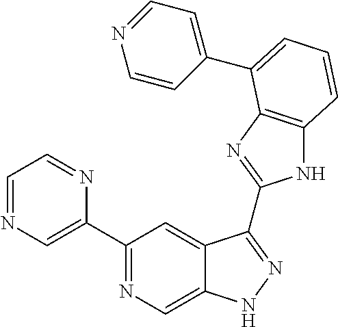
C1(C2=NC=C3C(=C2)C(C2=NC4=C(N2)C=CC=C4C2=CC=NC=C2)=NN3)=CN=CC=N1
